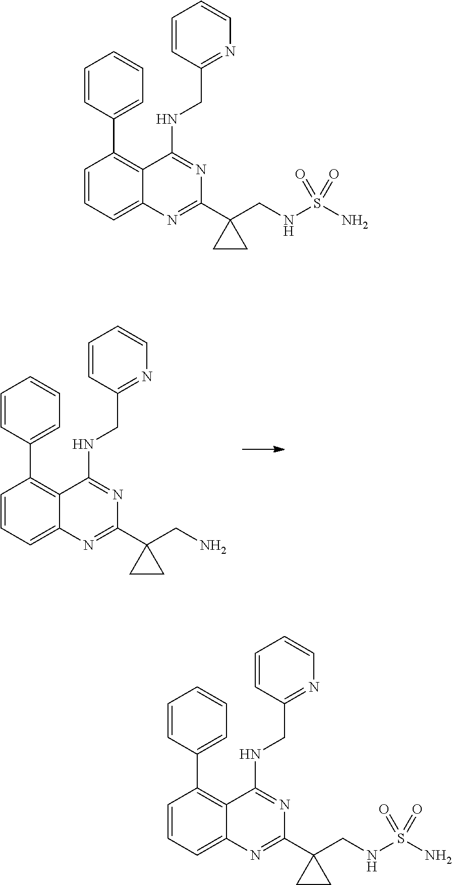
C1=CC(C2=C3C(=CC=C2)N=C(C2(CN)CC2)N=C3NCC2=NC=CC=C2)=CC=C1.C1=CC(C2=C3C(=CC=C2)N=C(C2(CNS(N)(=O)=O)CC2)N=C3NCC2=NC=CC=C2)=CC=C1.C1=CC(C2=C3C(=CC=C2)N=C(C2(CNS(N)(=O)=O)CC2)N=C3NCC2=NC=CC=C2)=CC=C1
